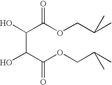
OC(C(OCC(C)C)=O)C(C(OCC(C)C)=O)O
